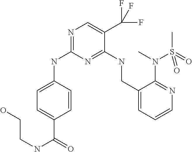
C1=C(C(NCCO)=O)C=CC(NC2=NC=C(C(F)(F)F)C(NCC3=CC=CN=C3N(C)S(C)(=O)=O)=N2)=C1
